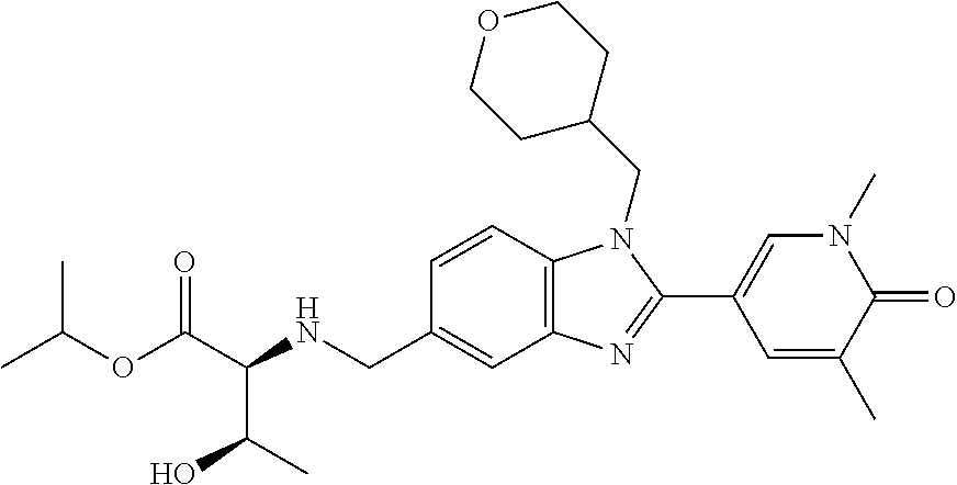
C1=CC2=C(C=C1CNC(C(C)O)C(=O)OC(C)C)N=C(C1=CN(C)C(=O)C(C)=C1)N2CC1CCOCC1
